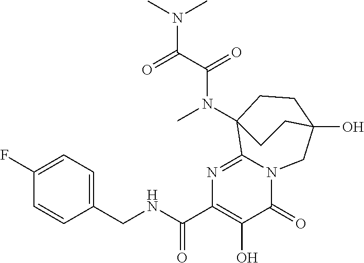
C1(F)=CC=C(CNC(C2=C(O)C(=O)N3C(=N2)C2(N(C)C(C(=O)N(C)C)=O)CCC(O)(C3)CC2)=O)C=C1
